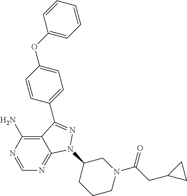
C12=C(N)N=CN=C1N(C1CCCN(C(CC3CC3)=O)C1)N=C2C1=CC=C(OC2=CC=CC=C2)C=C1
